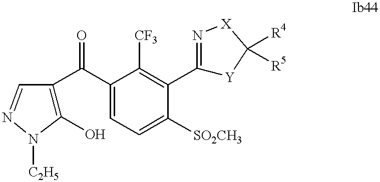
C1(O)=C(C(C2=CC=C([SO2CH3])C(C3=N[X]C([R4])([R5])[Y]3)=C2[CF3])=O)C=NN1[C2H5]
